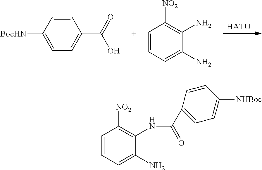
[HATU].C1=CC([BocHN])=CC=C1C(=O)O.C1=CC=C(N)C(N)=C1[NO2].C1=CC=C(N)C(NC(=O)C2=CC=C([NHBoc])C=C2)=C1[NO2]
